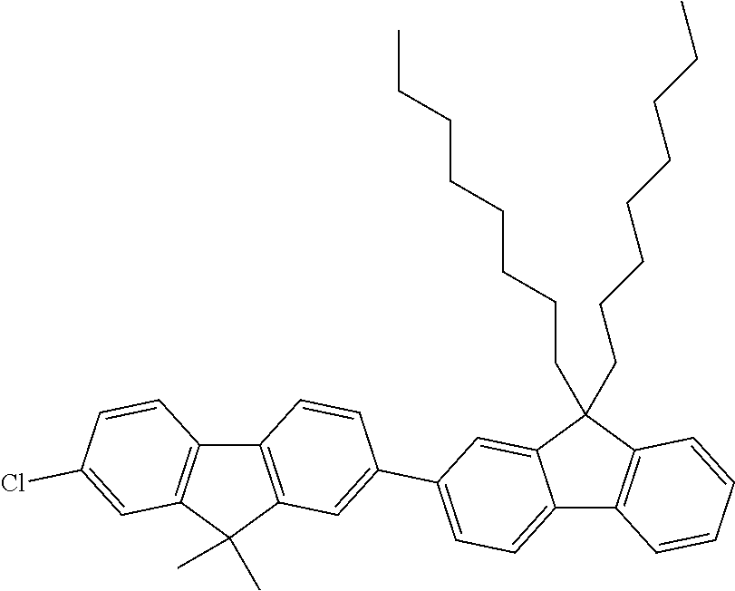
C12=CC=C(C3=CC4=C(C=C3)C3=C(C4(C)C)C=C(Cl)C=C3)C=C1C(CCCCCCCC)(CCCCCCCC)C1=C2C=CC=C1
